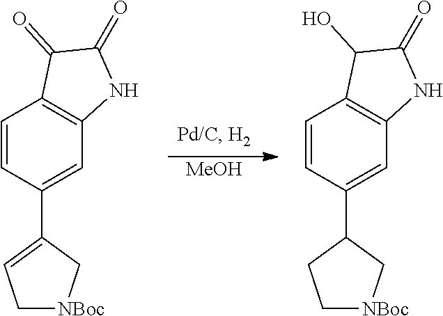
[MeOH].C1=CC(C2=CC[NBoc]C2)=CC2=C1C(=O)C(=O)N2.C1=CC(C2CC[NBoc]C2)=CC2=C1C(O)C(=O)N2
